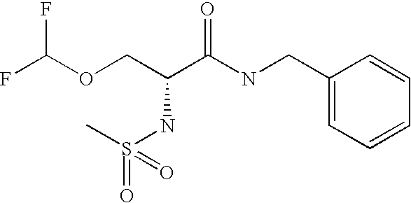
FC(F)OCC(C(=O)NCC1=CC=CC=C1)NS(=O)(C)=O
